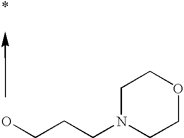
OCCCN1CCOCC1
